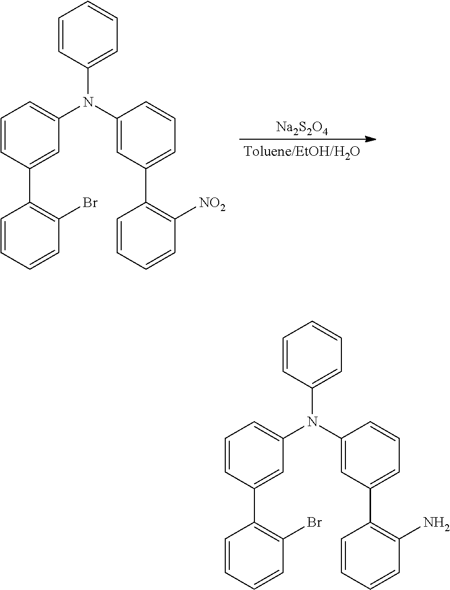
N(C1=CC=CC(C2=C(Br)C=CC=C2)=C1)(C1=CC(C2=C([NO2])C=CC=C2)=CC=C1)C1=CC=CC=C1.[Na2S2O4].N(C1=CC=CC(C2=C(Br)C=CC=C2)=C1)(C1=CC(C2=C(N)C=CC=C2)=CC=C1)C1=CC=CC=C1
